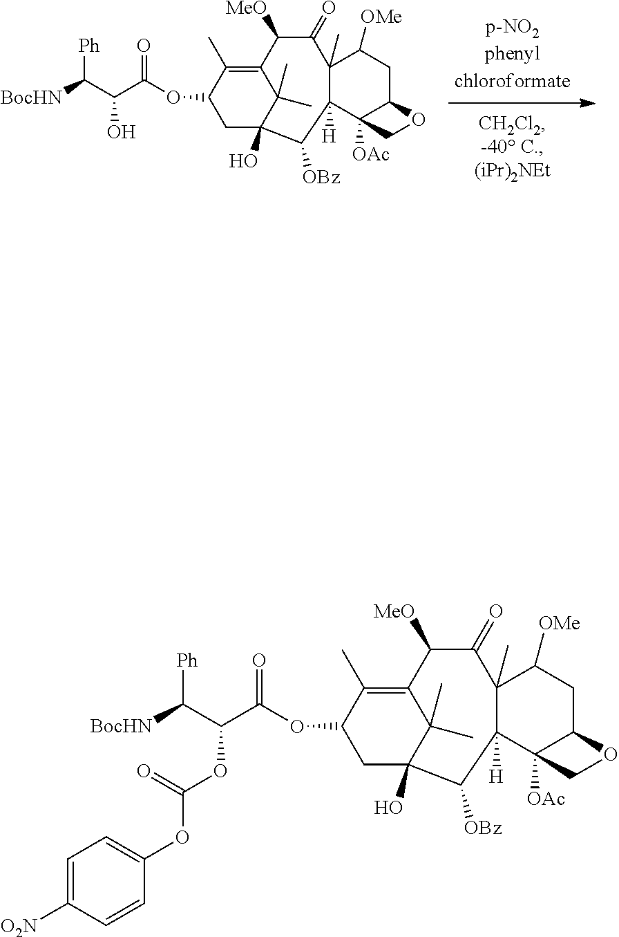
C1(OC(OC(C(OC2CC3(O)C(C)(C)C(=C2C)C([MeO])C(=O)C2(C)C([H])(C4([OAc])C(CC2[OMe])OC4)C3[OBz])=O)C([BocHN])[Ph])=O)=CC=C([O2N])C=C1.OC(C(OC1CC2(O)C(C)(C)C(=C1C)C([MeO])C(=O)C1(C)C([H])(C3([OAc])C(CC1[OMe])OC3)C2[OBz])=O)C([BocHN])[Ph]
